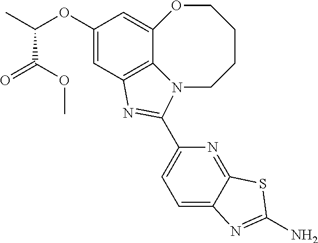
C1=C2C(=NC(C3=NC4=C5C(=CC(OC(C)C(=O)OC)=C4)OCCCCN53)=C1)SC(N)=N2
